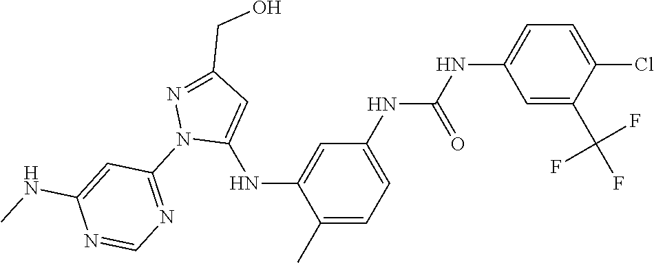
C1(C)=CC=C(NC(NC2=CC=C(Cl)C(C(F)(F)F)=C2)=O)C=C1NC1=CC(CO)=NN1C1=NC=NC(NC)=C1
